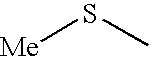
[Me]SC
